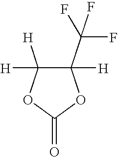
[H]C1([H])C([H])(C(F)(F)F)OC(=O)O1
